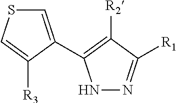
C1=C(C2=C([R2])C([R1])=NN2)C([R3])=CS1
